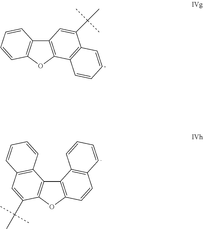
C12=C(OC3=C1C=C(C(C)(C)C)C1=C3C=CC=C1)C=CC=C2.C12=C(OC3=C1C1=C(C=C3C(C)(C)C)C=CC=C1)C=CC1=C2C=CC=C1
